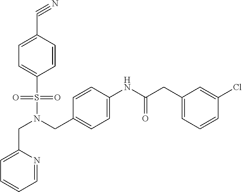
C1=NC(CN(S(C2=CC=C(C#N)C=C2)(=O)=O)CC2=CC=C(NC(=O)CC3=CC=CC(Cl)=C3)C=C2)=CC=C1
